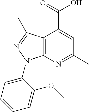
C12=C(N=C(C)C=C1C(=O)O)N(C1=CC=CC=C1OC)N=C2C
